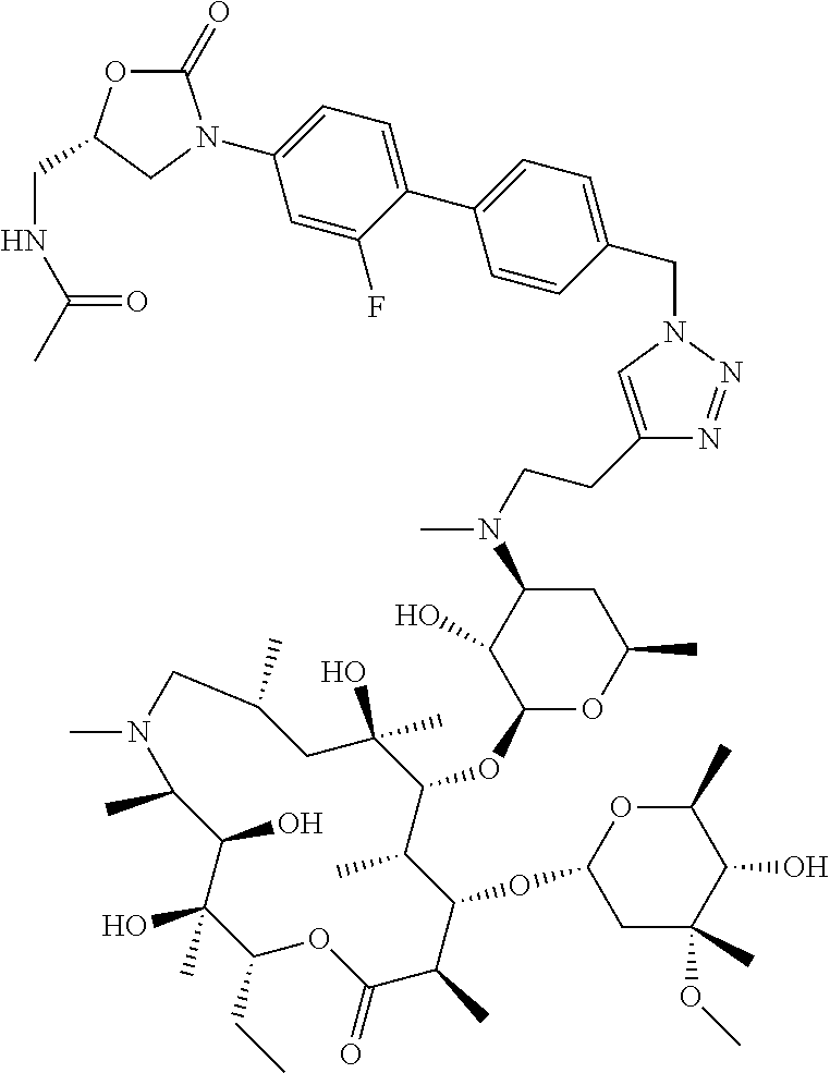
C1(CC)C(C)(O)C(O)C(C)N(C)CC(C)CC(O)(C)C(OC2OC(C)CC(N(C)CCC3=CN(CC4=CC=C(C5=CC=C(N6C(=O)OC(CNC(C)=O)C6)C=C5F)C=C4)N=N3)C2O)C(C)C(OC2CC(C)(OC)C(O)C(C)O2)C(C)C(=O)O1
